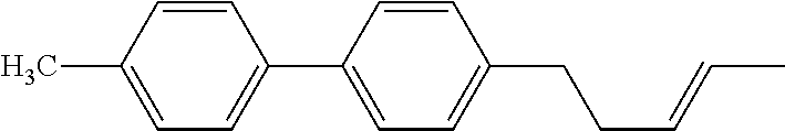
C1=C(C)C=CC(C2=CC=C(CCC=CC)C=C2)=C1
